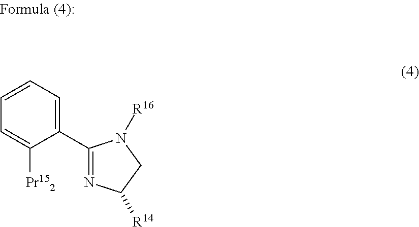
C1=CC=C(C2=NC([R14])CN2[R16])C([Pr152])=C1
